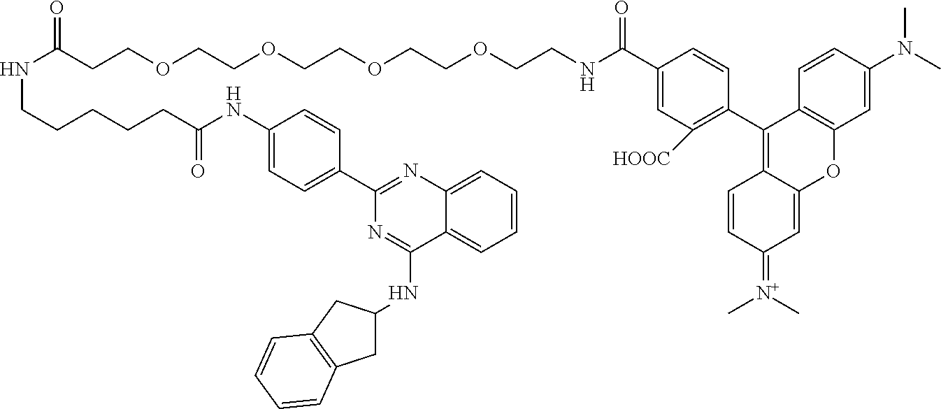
C1=CC=C2C(=C1)N=C(C1=CC=C(NC(CCCCCNC(CCOCCOCCOCCOCCNC(C3=CC([HOOC])=C(C4=C5C(=CC(=[N+](C)C)C=C5)OC5=C4C=CC(N(C)C)=C5)C=C3)=O)=O)=O)C=C1)N=C2NC1CC2=C(C1)C=CC=C2
